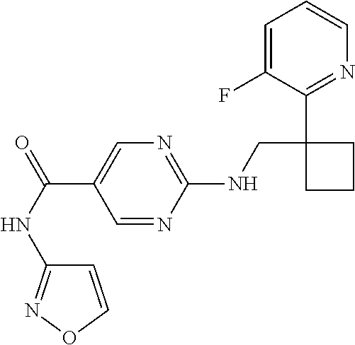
C1(NCC2(C3=NC=CC=C3F)CCC2)=NC=C(C(=O)NC2=NOC=C2)C=N1
